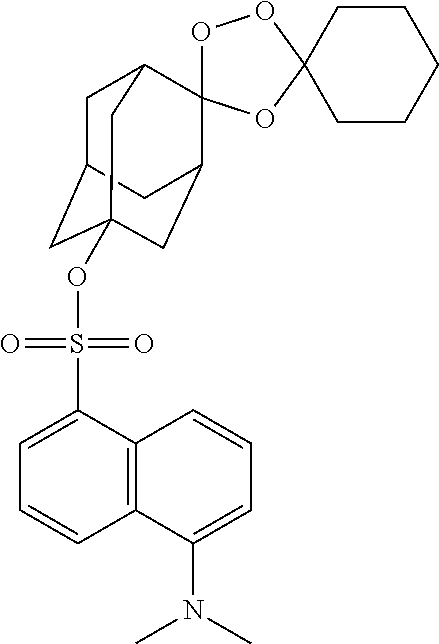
C12(CCCCC1)OOC1(O2)C2CC3(OS(=O)(=O)C4=CC=CC5=C4C=CC=C5N(C)C)CC(CC1C3)C2
